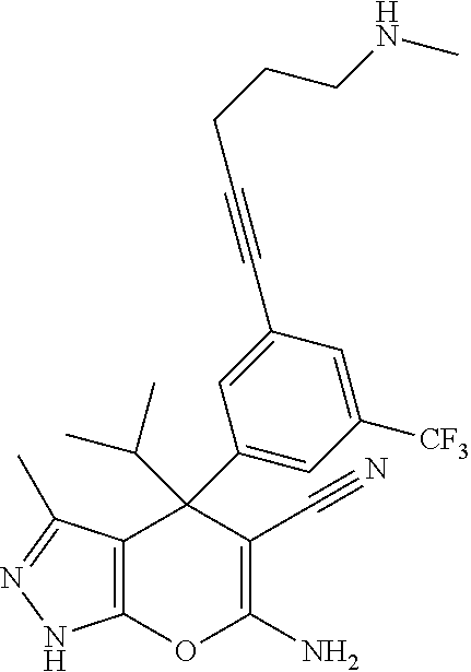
C12=C(C(C)=NN1)C(C1=CC([CF3])=CC(C#CCCCNC)=C1)(C(C)C)C(C#N)=C(N)O2
